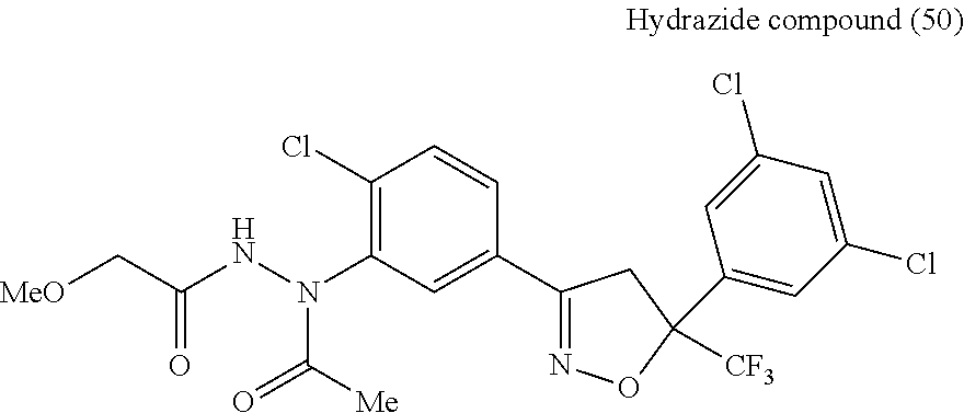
C1(Cl)=C(N(NC(=O)C[MeO])C(=O)[Me])C=C(C2=NOC(C3=CC(Cl)=CC(Cl)=C3)([CF3])C2)C=C1
